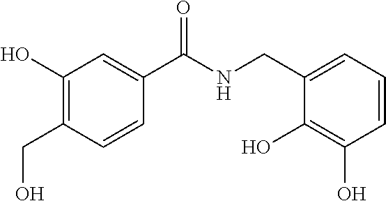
C1(O)=C(CO)C=CC(C(=O)NCC2=CC=CC(O)=C2O)=C1
